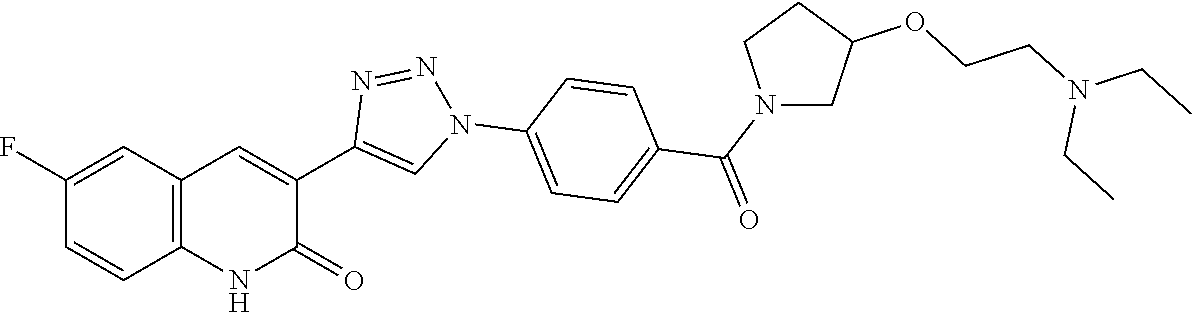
C12=C(C=C(F)C=C1)C=C(C1=CN(C3=CC=C(C(N4CC(OCCN(CC)CC)CC4)=O)C=C3)N=N1)C(=O)N2
